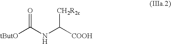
[tButO]C(NC([COOH])[CH2R2c])=O
